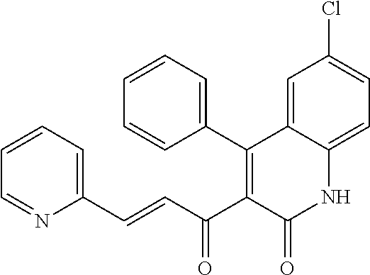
C1(C2=C(C(C=CC3=CC=CC=N3)=O)C(=O)NC3=CC=C(Cl)C=C23)=CC=CC=C1
